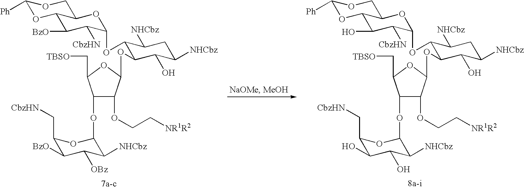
C1([Ph])OC2C(CO1)OC(OC1C(OC3C(OCC[NR1R2])C(OC4C([NHCbz])C([OBz])C([BzO])C(C[CbzHN])O4)C(C[TBSO])O3)C(O)C([NHCbz])CC1[NHCbz])C([CbzHN])C2[BzO].C1([Ph])OC2C(CO1)OC(OC1C(OC3C(OCC[NR1R2])C(OC4C([NHCbz])C(O)C(O)C(C[CbzHN])O4)C(C[TBSO])O3)C(O)C([NHCbz])CC1[NHCbz])C([CbzHN])C2O
